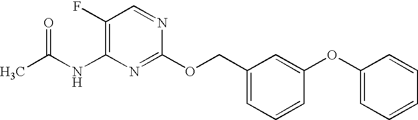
O=C(NC1=C(F)C=NC(OCC2=CC=CC(OC3=CC=CC=C3)=C2)=N1)C
